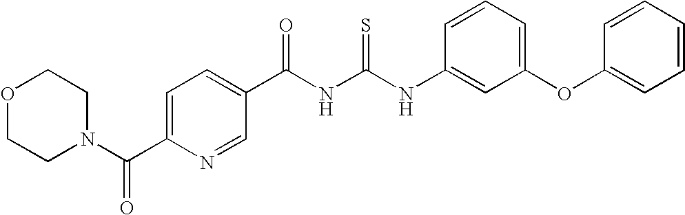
N(C(NC(=O)C1=CC=C(C(N2CCOCC2)=O)N=C1)=S)C1=CC(OC2=CC=CC=C2)=CC=C1
